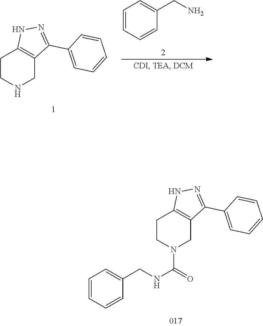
C1CN(C(NCC2=CC=CC=C2)=O)CC2=C1NN=C2C1=CC=CC=C1.C1CNCC2=C1NN=C2C1=CC=CC=C1.C1=CC=CC(CN)=C1
